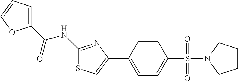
C1(NC(C2=CC=CO2)=O)=NC(C2=CC=C(S(=O)(=O)N3CCCC3)C=C2)=CS1
